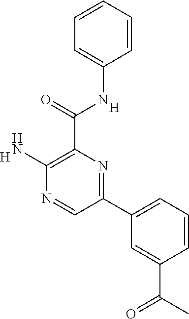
C1=C(NC(C2=C(N)N=CC(C3=CC=CC(C(C)=O)=C3)=N2)=O)C=CC=C1.[H].[H]
